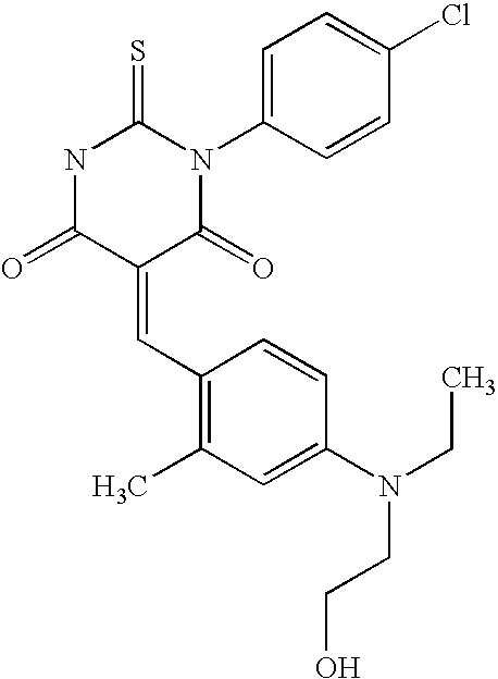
N1C(=O)C(=CC2=C(C)C=C(N(CC)CCO)C=C2)C(=O)N(C2=CC=C(Cl)C=C2)C1=S
